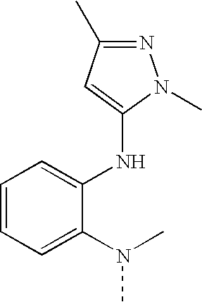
C1=CC=C(N(C)C)C(NC2=CC(C)=NN2C)=C1
